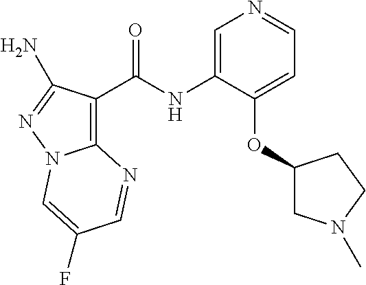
C12=C(C(NC3=CN=CC=C3OC3CN(C)CC3)=O)C(N)=NN1C=C(F)C=N2
